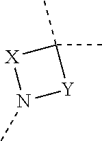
[X]1N(C)[Y]C1(C)C
